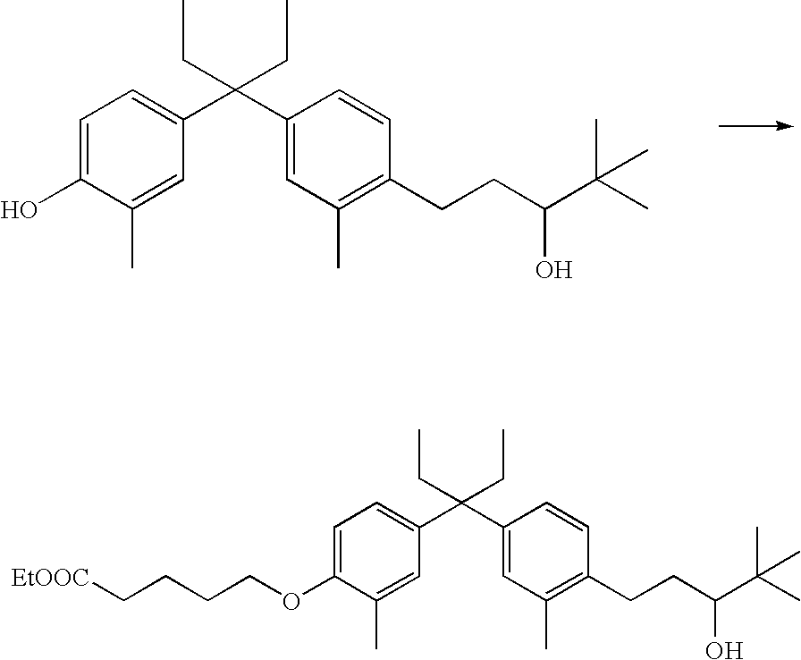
C1=C(O)C(C)=CC(C(C2=CC(C)=C(CCC(O)C(C)(C)C)C=C2)(CC)CC)=C1.C1=C(OCCCC[EtOOC])C(C)=CC(C(C2=CC(C)=C(CCC(O)C(C)(C)C)C=C2)(CC)CC)=C1
